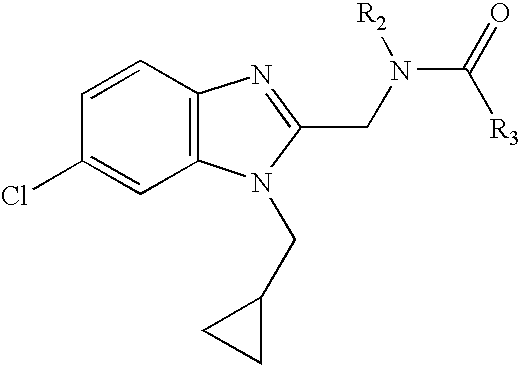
C1=CC2=C(C=C1Cl)N(CC1CC1)C(CN(C(=O)[R3])[R2])=N2
